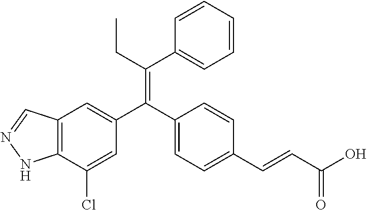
C12=C(C(Cl)=CC(C(C3=CC=C(C=CC(O)=O)C=C3)=C(CC)C3=CC=CC=C3)=C1)NN=C2
